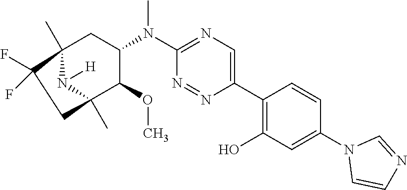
C12(C)N([H])C(C)(C(OC)C(N(C3=NC=C(C4=C(O)C=C(N5C=CN=C5)C=C4)N=N3)C)C1)CC2(F)F
